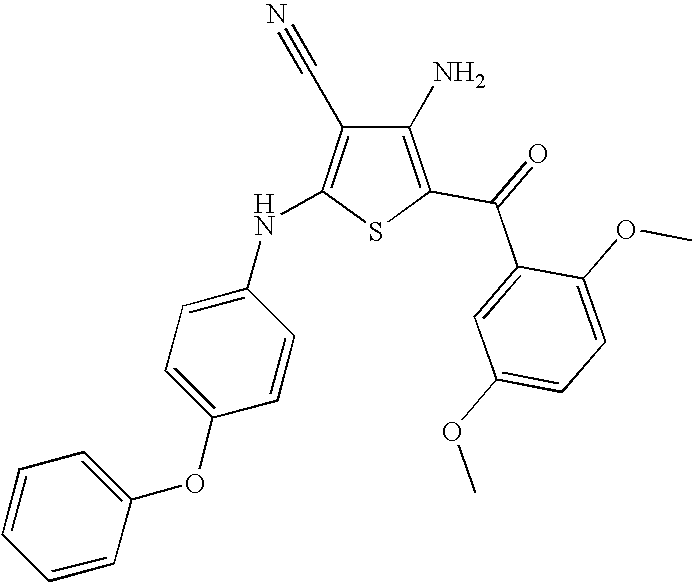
C1(N)=C(C(=O)C2=CC(OC)=CC=C2OC)SC(NC2=CC=C(OC3=CC=CC=C3)C=C2)=C1C#N
